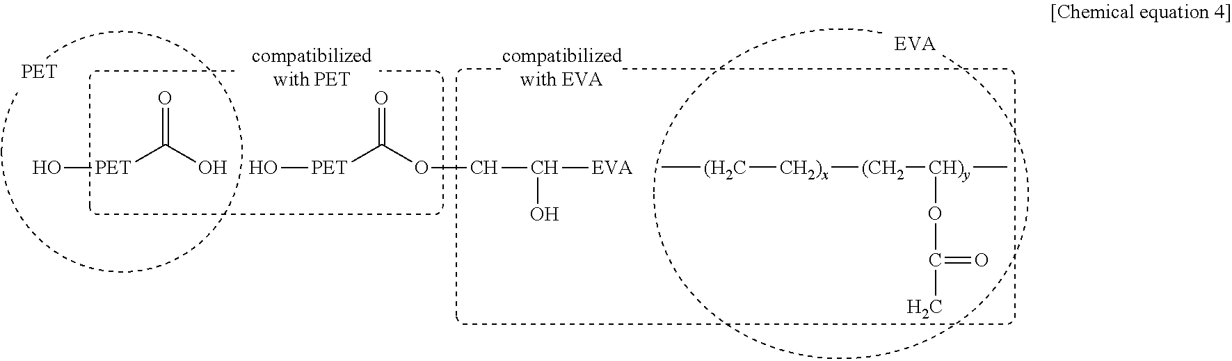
O[PET]C(O)=O.O[PET]C(OCC([EVA])O)=O.[(H2C]([CH2)x][(CH2][CH)y](C)OC(=O)C)C
